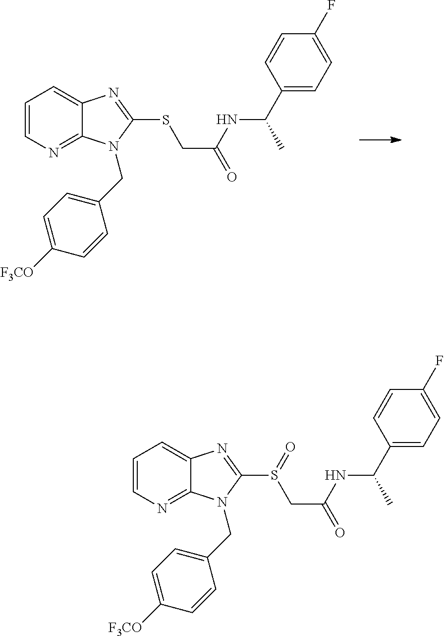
C1=CN=C2C(=C1)N=C(SCC(=O)NC(C1=CC=C(F)C=C1)C)N2CC1=CC=C([F3CO])C=C1.C1=CN=C2C(=C1)N=C(S(CC(=O)NC(C1=CC=C(F)C=C1)C)=O)N2CC1=CC=C([F3CO])C=C1
